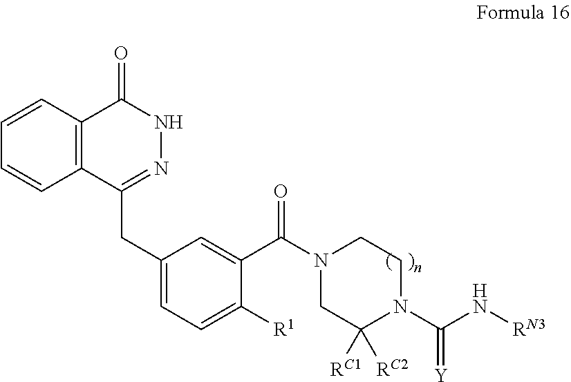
C1=CC2=C(C=C1)C(CC1=CC=C([R1])C(C(N3CCN(C(N[RN3])=[Y])C([RC1])([RC2])C3)=O)=C1)=NNC2=O
